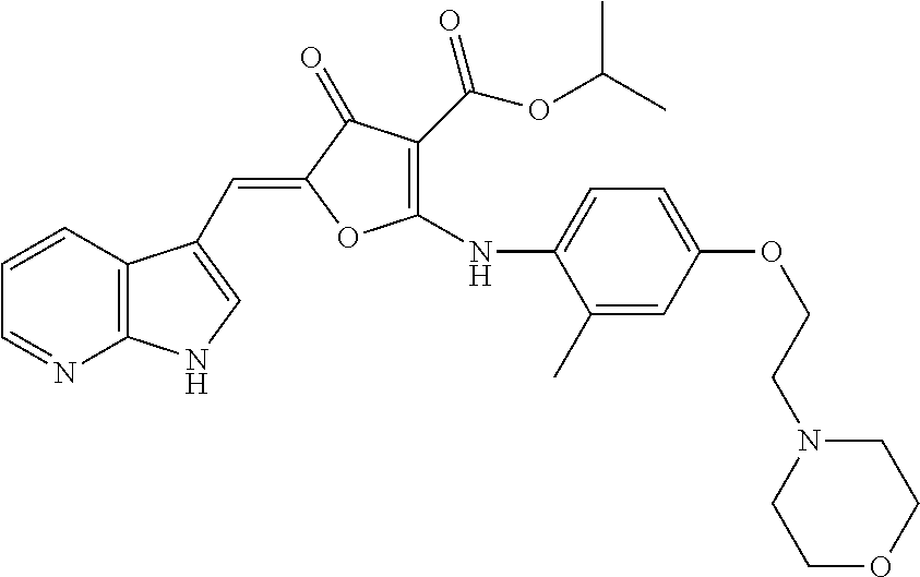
C1=CC2=C(N=C1)NC=C2C=C1C(=O)C(C(OC(C)C)=O)=C(NC2=CC=C(OCCN3CCOCC3)C=C2C)O1
